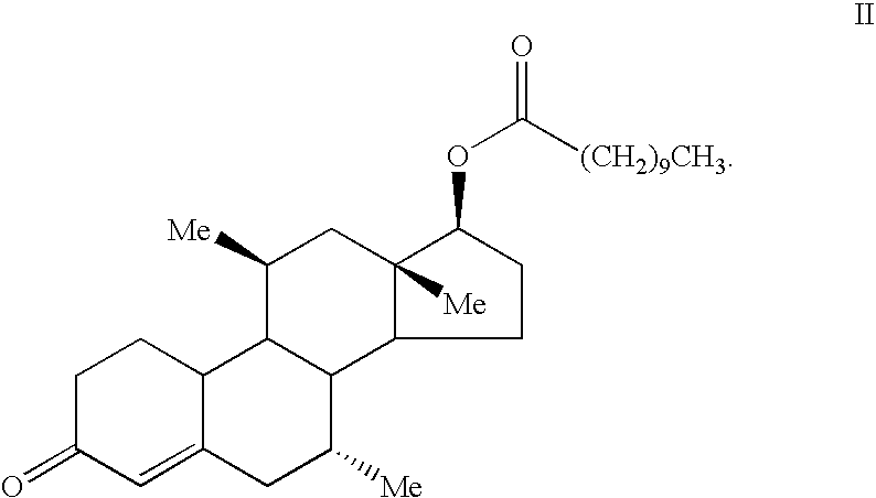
C1C(=O)C=C2C(C1)C1C(C([Me])C2)C2C([Me])(CC1[Me])C(OC([(CH2)9CH3])=O)CC2
